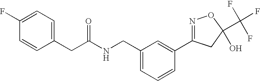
C(C(NCC1=CC=CC(C2=NOC(C(F)(F)F)(O)C2)=C1)=O)C1=CC=C(F)C=C1
